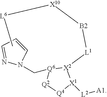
C1=CC=NN1C[Q6]1[Q2][Q4][X1]([L2][A1])[X2]1[L1][B2][X10][L6]C
